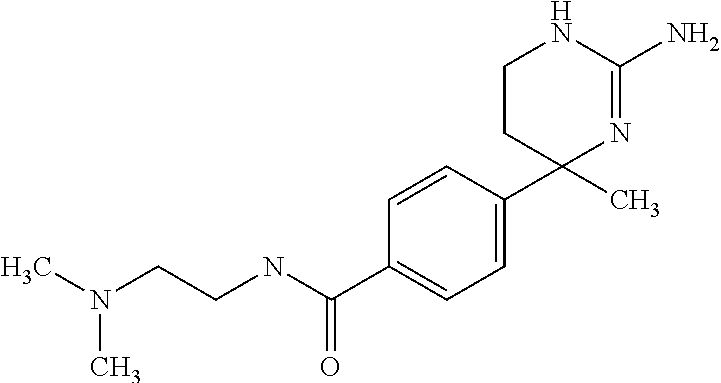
C1=CC(C2(C)N=C(N)NCC2)=CC=C1C(NCCN(C)C)=O
